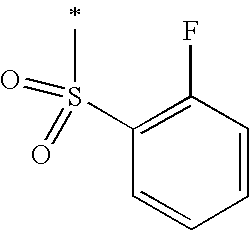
C1(F)=C(S(C)(=O)=O)C=CC=C1
